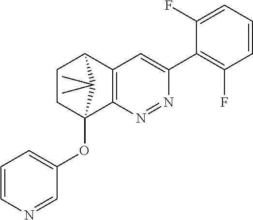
C1CC2(OC3=CC=CN=C3)C3=C(C1C2(C)C)C=C(C1=C(F)C=CC=C1F)N=N3
